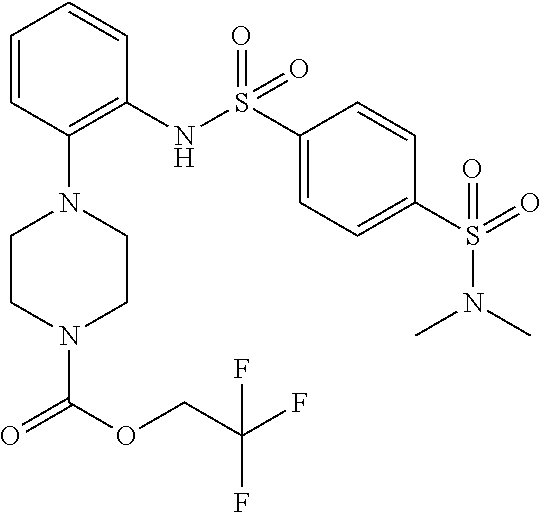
O=C(N1CCN(C2=C(NS(=O)(=O)C3=CC=C(S(=O)(=O)N(C)C)C=C3)C=CC=C2)CC1)OCC(F)(F)F
